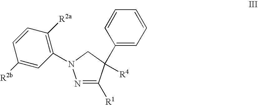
N1=C([R1])C([R4])(C2=CC=CC=C2)CN1C1=C([R2a])C=CC([R2b])=C1
